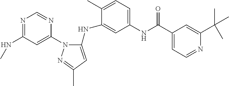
N1=C(NC)C=C(N2C(NC3=CC(NC(C4=CC=NC(C(C)(C)C)=C4)=O)=CC=C3C)=CC(C)=N2)N=C1
